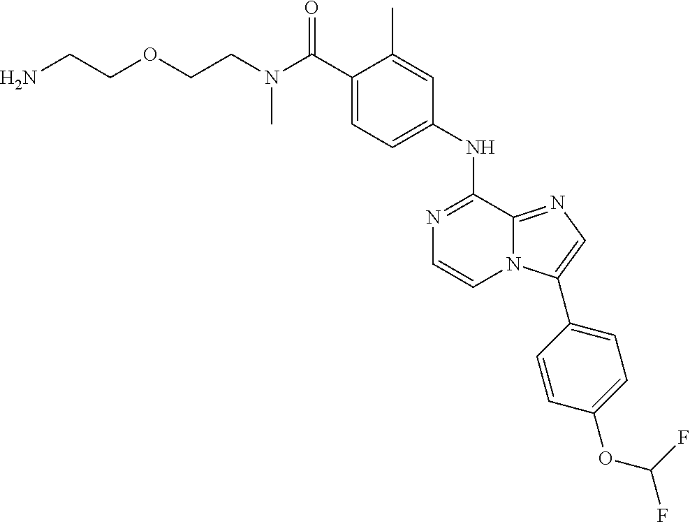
C(C1=CC=C(NC2=NC=CN3C2=NC=C3C2=CC=C(OC(F)F)C=C2)C=C1C)(=O)N(CCOCCN)C
